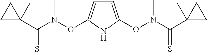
C1(C(N(OC2=CC=C(ON(C(C3(C)CC3)=S)C)N2)C)=S)(C)CC1
